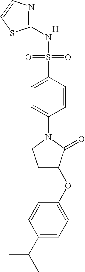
N1=C(NS(=O)(=O)C2=CC=C(N3CCC(OC4=CC=C(C(C)C)C=C4)C3=O)C=C2)SC=C1.[H]
